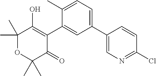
C1(C2=CC=C(C)C(C3=C(O)C(C)(C)OC(C)(C)C3=O)=C2)=CN=C(Cl)C=C1
